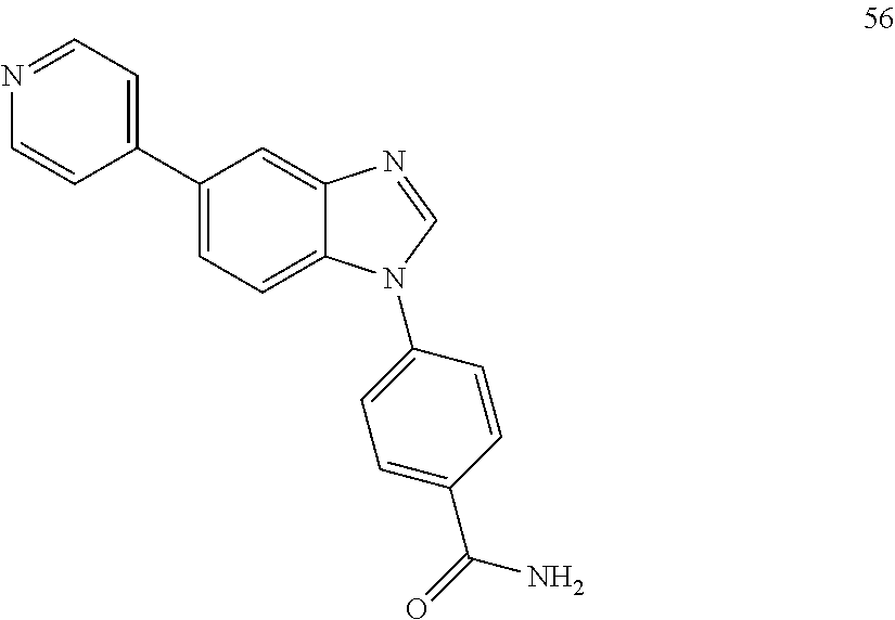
C1(C2=CC=C3C(=C2)N=CN3C2=CC=C(C(=O)N)C=C2)=CC=NC=C1
